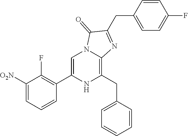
C1([O2N])=CC=CC(C2=CN3C(=C(CC4=CC=CC=C4)N2)N=C(CC2=CC=C(F)C=C2)C3=O)=C1F
